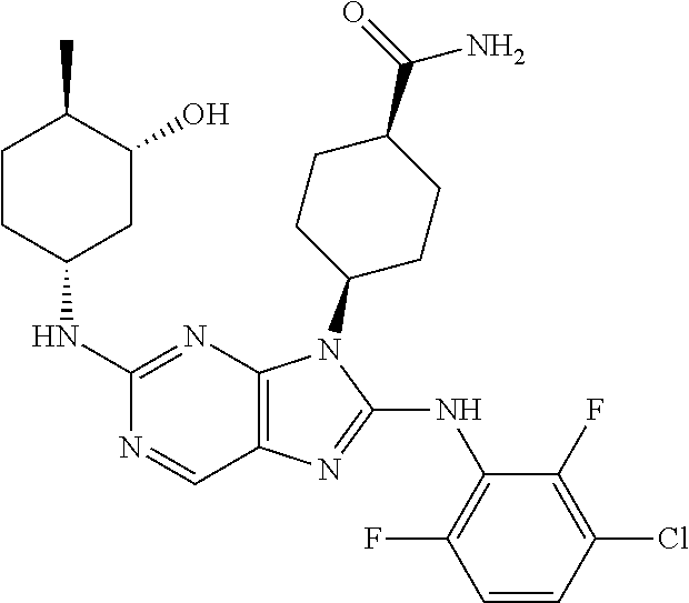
C1(NC2CC(O)C(C)CC2)=NC2=C(C=N1)N=C(NC1=C(F)C=CC(Cl)=C1F)N2C1CCC(C(=O)N)CC1
